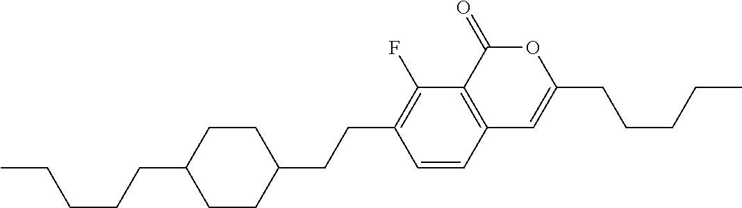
C12=C(C(=O)OC(CCCCC)=C1)C(F)=C(CCC1CCC(CCCCC)CC1)C=C2
